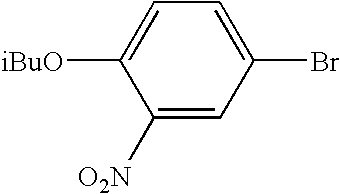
C1([iBuO])=CC=C(Br)C=C1[O2N]
